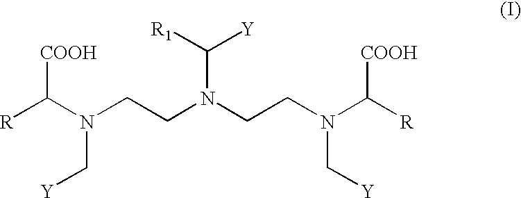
[R]C(N(C[Y])CCN(CCN(C([R])[COOH])C[Y])C([R1])[Y])[COOH]
